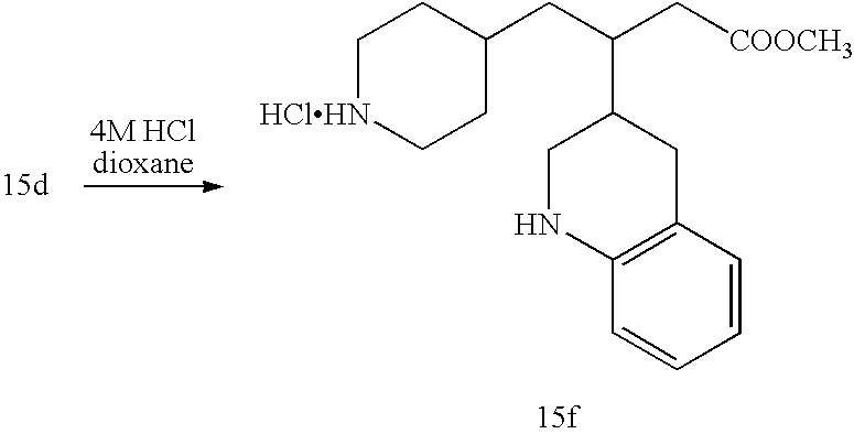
C1[HClHN]CCC(CC(C[COOCH3])C2CNC3=C(C2)C=CC=C3)C1
